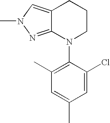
C12=NN(C)C=C1CCCN2C1=C(C)C=C(C)C=C1Cl
